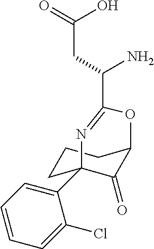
C1(C23CCCC(C2=O)OC(C(N)CC(=O)O)=N3)=CC=CC=C1Cl
